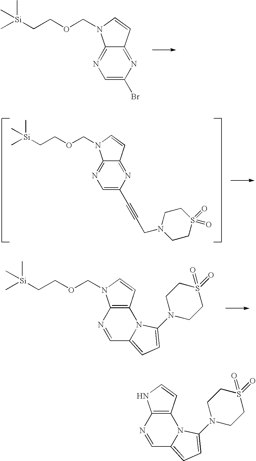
C12=NC=C(Br)N=C1C=CN2COCC[Si](C)(C)C.C12=NC=C(C#CCN3CCS(=O)(=O)CC3)N=C1C=CN2COCC[Si](C)(C)C.C12=C(N3C(=CC=C3N3CCS(=O)(=O)CC3)C=N1)C=CN2COCC[Si](C)(C)C.C12=C(N3C(=CC=C3N3CCS(=O)(=O)CC3)C=N1)C=CN2
